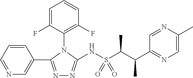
N1=CC=CC(C2=NN=C(NS(C(C(C3=NC=C(C)N=C3)C)C)(=O)=O)N2C2=C(F)C=CC=C2F)=C1
